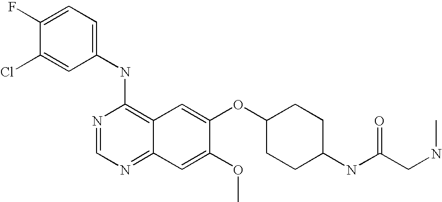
C1(NC2=C3C(=NC=N2)C=C(OC)C(OC2CCC(NC(CNC)=O)CC2)=C3)=CC=C(F)C(Cl)=C1
